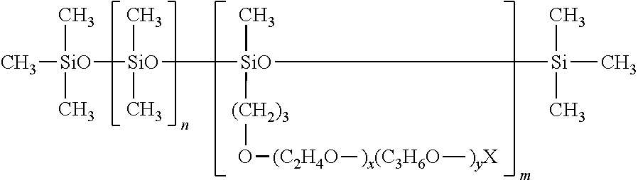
[SiO](C)(C)(C)[SiO](C)(C)[SiO](C)([(CH2)3]O[(C2H4O][)x(C3H6O][)yX])[Si](C)(C)C
